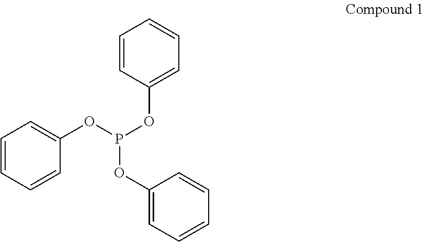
C1(OP(OC2=CC=CC=C2)OC2=CC=CC=C2)=CC=CC=C1
